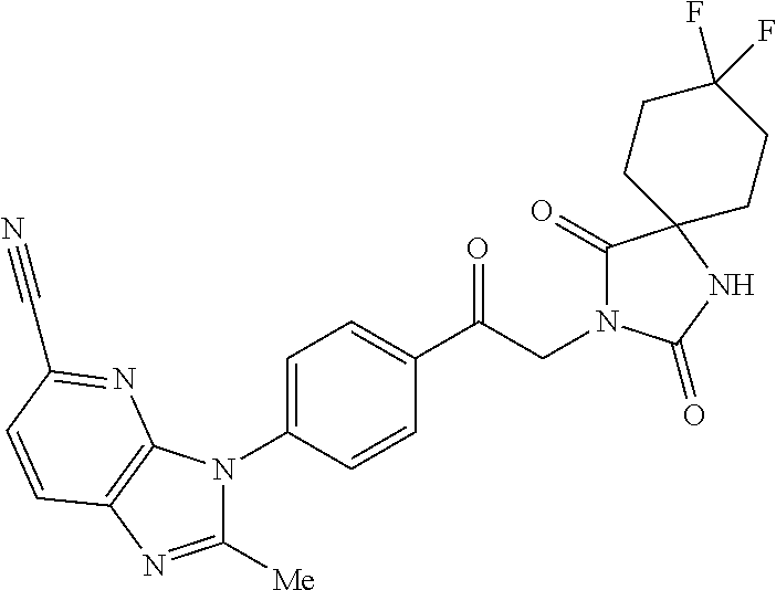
C1(C(CN2C(=O)C3(NC2=O)CCC(F)(F)CC3)=O)=CC=C(N2C([Me])=NC3=C2N=C(C#N)C=C3)C=C1
